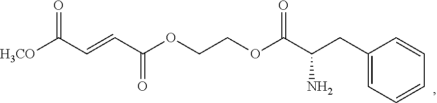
C(C(OCCOC(C(CC1=CC=CC=C1)N)=O)=O)=CC([H3CO])=O
